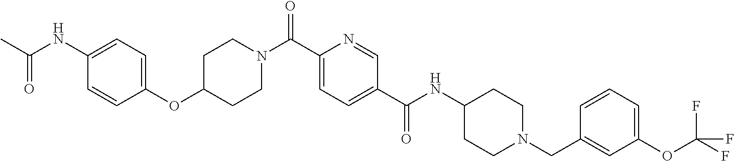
C(NC1=CC=C(OC2CCN(C(C3=CC=C(C(NC4CCN(CC5=CC(OC(F)(F)F)=CC=C5)CC4)=O)C=N3)=O)CC2)C=C1)(C)=O
